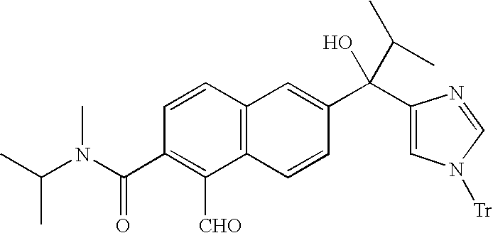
C12=C(C=CC(C(C3=CN([Tr])C=N3)(O)C(C)C)=C1)C([CHO])=C(C(N(C(C)C)C)=O)C=C2
